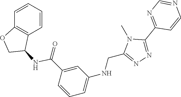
C1=NC=CC(C2=NN=C(CNC3=CC=CC(C(NC4C5=C(OC4)C=CC=C5)=O)=C3)N2C)=N1
